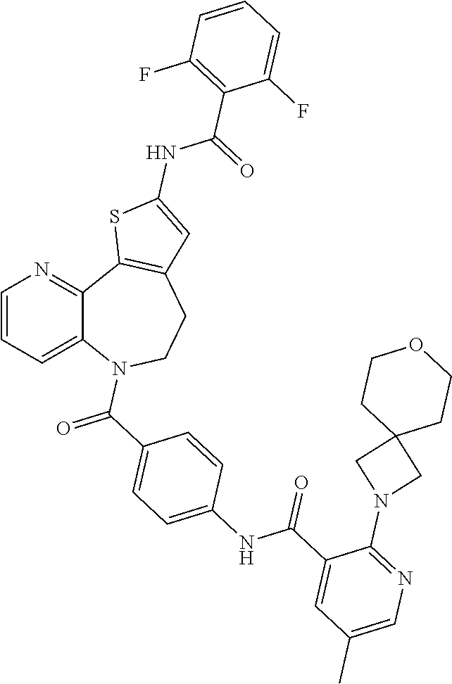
C1=CC=C2C(=N1)C1=C(CCN2C(C2=CC=C(NC(C3=CC(C)=CN=C3N3CC4(C3)CCOCC4)=O)C=C2)=O)C=C(NC(C2=C(F)C=CC=C2F)=O)S1
